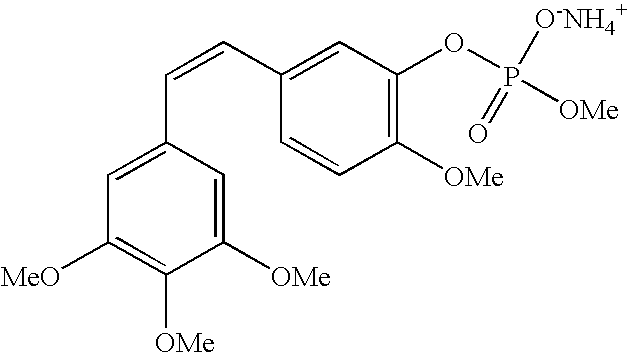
C1([OMe])=CC(C=CC2=CC(OP([O-NH4+])([OMe])=O)=C([OMe])C=C2)=CC([MeO])=C1[OMe]
